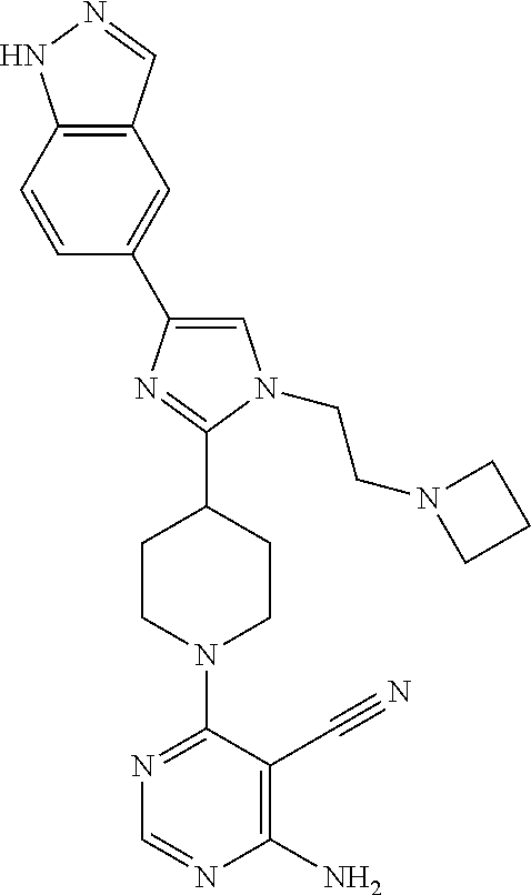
C1=C(C2=CN(CCN3CCC3)C(C3CCN(C4=NC=NC(N)=C4C#N)CC3)=N2)C=CC2=C1C=NN2
